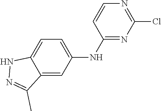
N1N=C(C)C2=CC(NC3=NC(Cl)=NC=C3)=CC=C12
